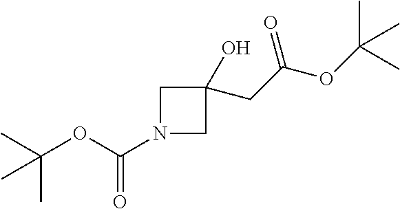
CC(C)(OC(N1CC(CC(OC(C)(C)C)=O)(O)C1)=O)C
